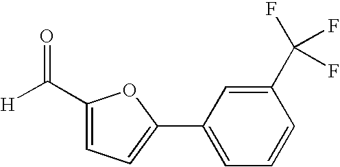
[H]C(C1=CC=C(C2=CC=CC(C(F)(F)F)=C2)O1)=O
